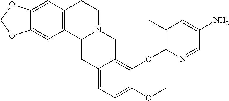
C12=CC3=C(C=C1OCO2)CCN1C3CC2=CC=C(OC)C(OC3=C(C)C=C(N)C=N3)=C2C1
